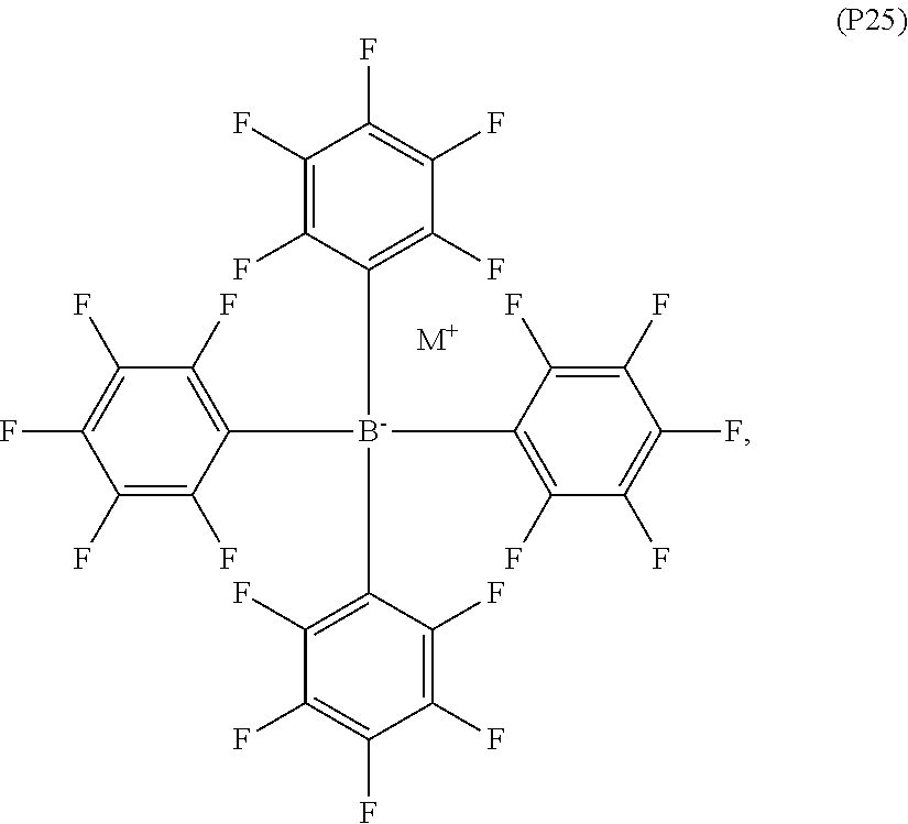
C1(F)=C(F)C([B-](C2=C(F)C(F)=C(F)C(F)=C2F)(C2=C(F)C(F)=C(F)C(F)=C2F)C2=C(F)C(F)=C(F)C(F)=C2F)=C(F)C(F)=C1F.[M+]
